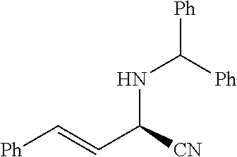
[Ph]C=CC([CN])NC([Ph])[Ph]
